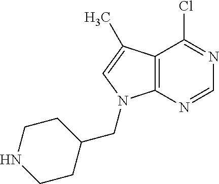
C12=C(N=CN=C1Cl)N(CC1CCNCC1)C=C2C
